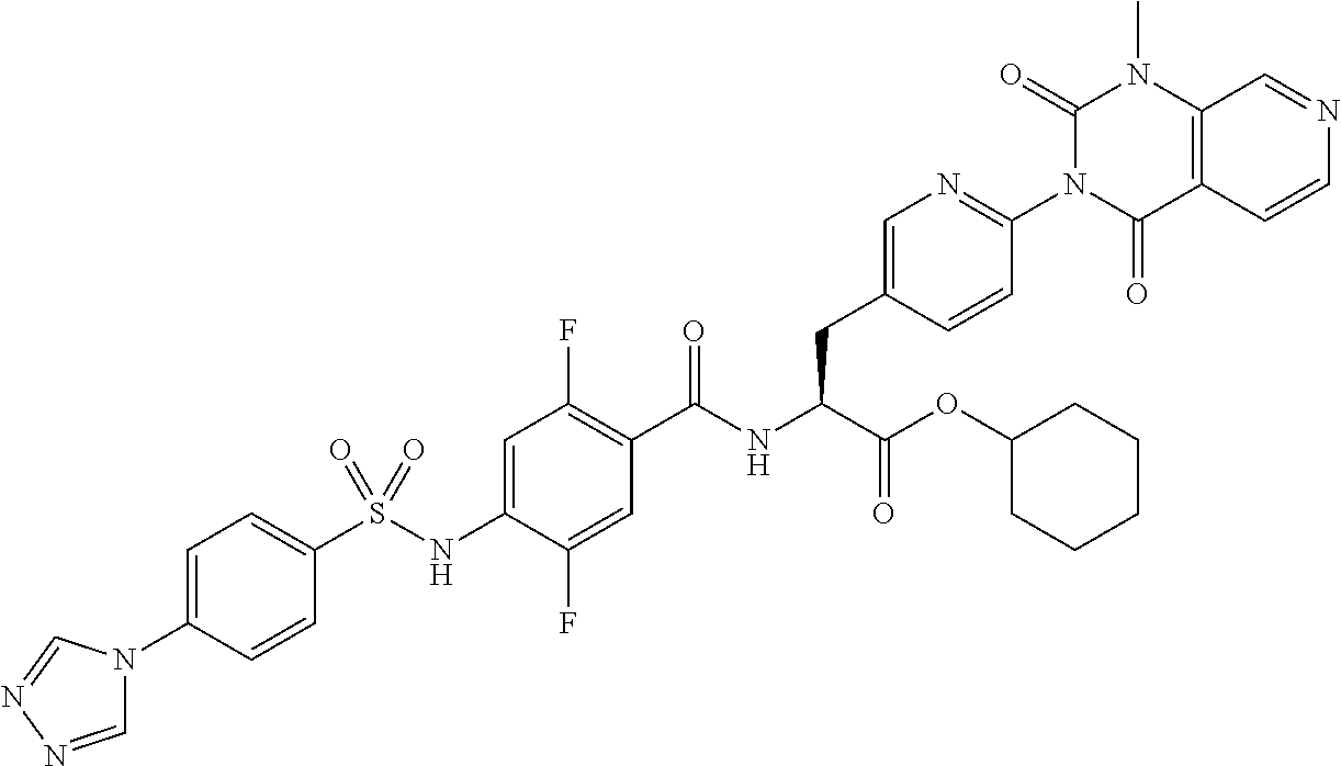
C1=C(N2C=NN=C2)C=CC(S(=O)(=O)NC2=CC(F)=C(C(=O)NC(C(OC3CCCCC3)=O)CC3=CN=C(N4C(=O)C5=C(N(C)C4=O)C=NC=C5)C=C3)C=C2F)=C1
